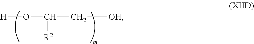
[H]OC([R2])C[OH]
